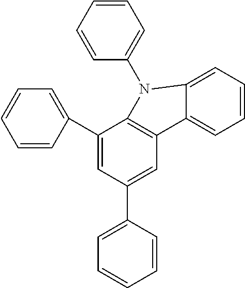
C1=C(C2=CC3=C(C(C4=CC=CC=C4)=C2)N(C2=CC=CC=C2)C2=CC=CC=C32)C=CC=C1
